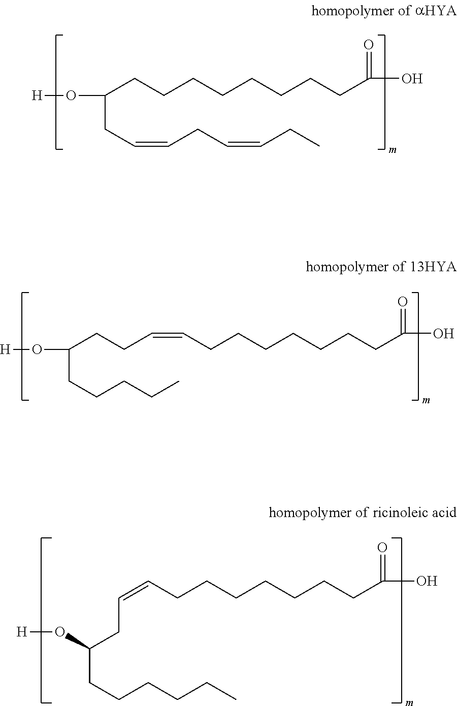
[H]OC(CCCCCCCCC(O)=O)CC=CCC=CCC.[H]OC(CCC=CCCCCCCCC(O)=O)CCCCC.C(=CCCCCCCCC(O)=O)CC(CCCCCC)O[H]
